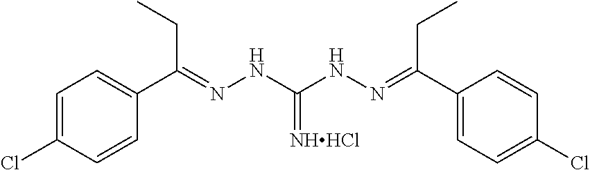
C1(C(=NNC(NN=C(C2=CC=C(Cl)C=C2)CC)=[NHHCl])CC)=CC=C(Cl)C=C1
